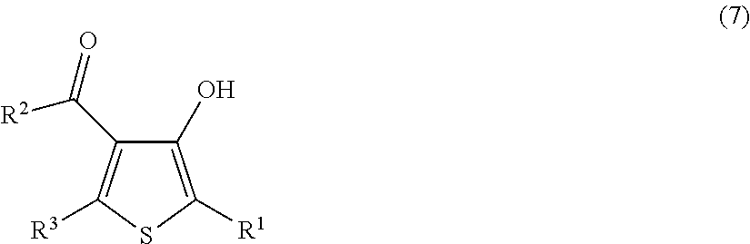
C1(O)=C([R1])SC([R3])=C1C([R2])=O
